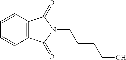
C1=CC2=C(C=C1)C(=O)N(CCCCO)C2=O
